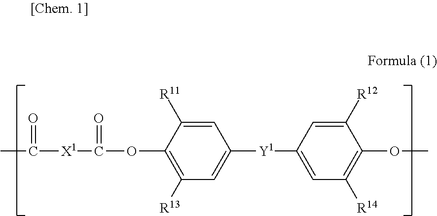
CC([X1]C(OC1=C([R13])C=C([Y1]C2=CC([R14])=C(OC)C([R12])=C2)C=C1[R11])=O)=O
